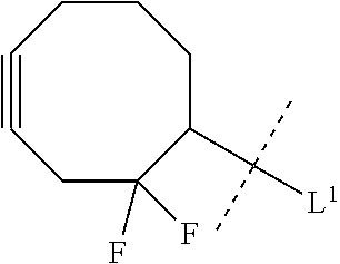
C1C(F)(F)C(C([L1])(C)C)CCCC#C1
